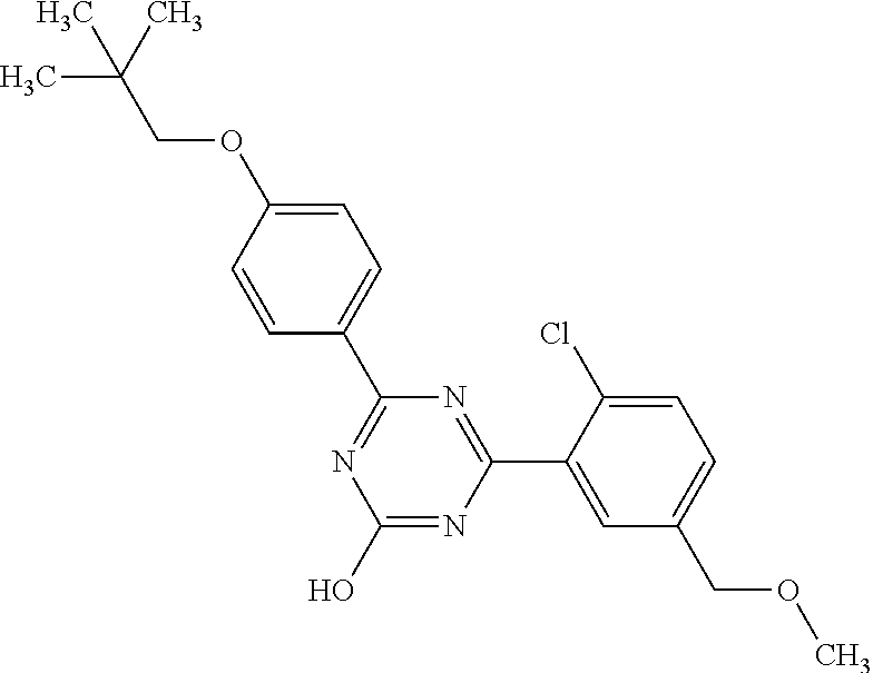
N1=C(C2=CC=C(OCC(C)(C)C)C=C2)N=C(C2=CC(COC)=CC=C2Cl)N=C1O
